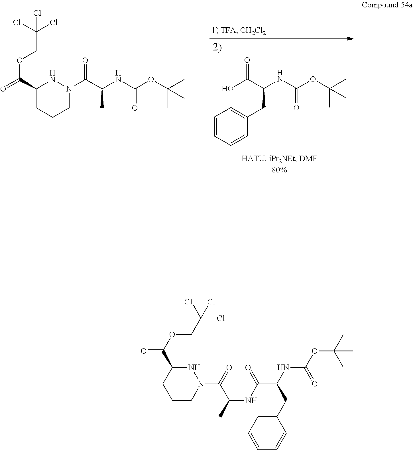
C1=CC=CC(CC(C(=O)O)NC(OC(C)(C)C)=O)=C1.C1(C(=O)OCC(Cl)(Cl)Cl)CCCN(C(=O)C(C)NC(OC(C)(C)C)=O)N1.N1C(C(=O)OCC(Cl)(Cl)Cl)CCCN1C(C(NC(C(NC(=O)OC(C)(C)C)CC1=CC=CC=C1)=O)C)=O
